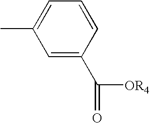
C1=C(C([OR4])=O)C=CC=C1C
